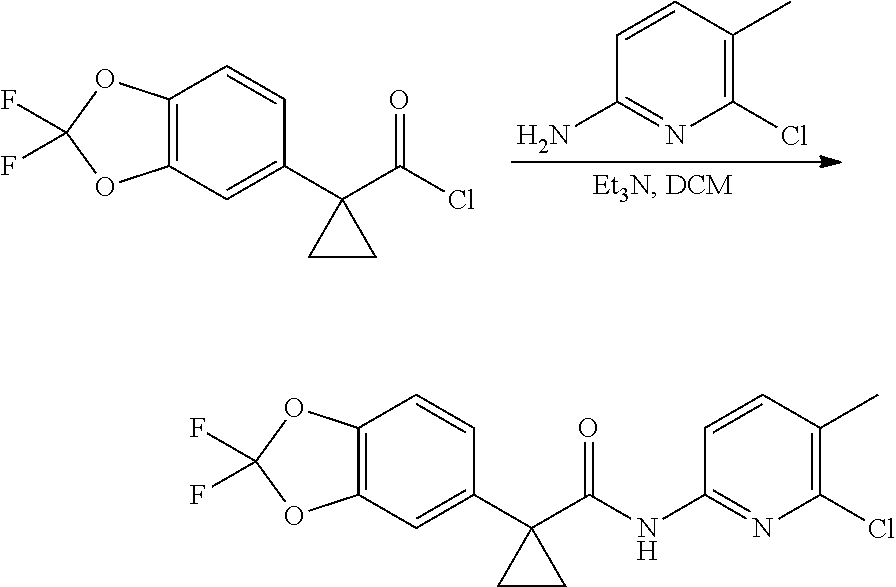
C1(Cl)=C(C)C=CC(N)=N1.C12=C(C=C(C3(C(Cl)=O)CC3)C=C1)OC(F)(F)O2.C12=C(C=C(C3(C(NC4=NC(Cl)=C(C)C=C4)=O)CC3)C=C1)OC(F)(F)O2
